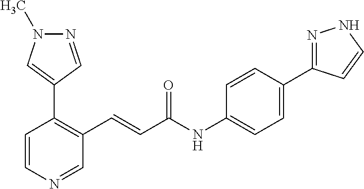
C1=CN=CC(C=CC(=O)NC2=CC=C(C3=NNC=C3)C=C2)=C1C1=CN(C)N=C1
